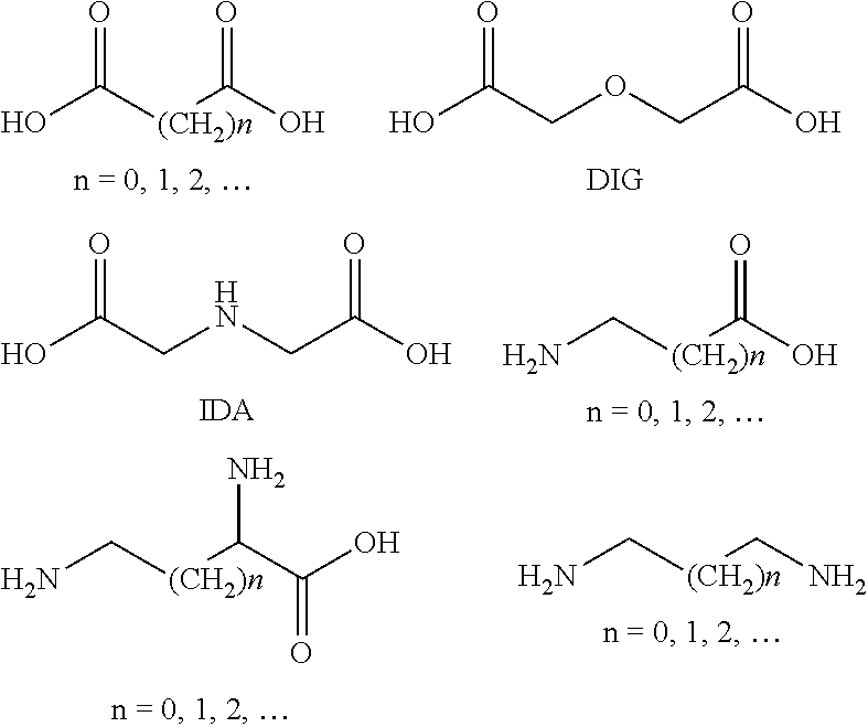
OC([(CH2)n]C(O)=O)=O.OC(COCC(O)=O)=O.OC(CNCC(O)=O)=O.NC[(CH2)n]C(O)=O.NC[(CH2)n]C(C(O)=O)N.NC[(CH2)n]CN
